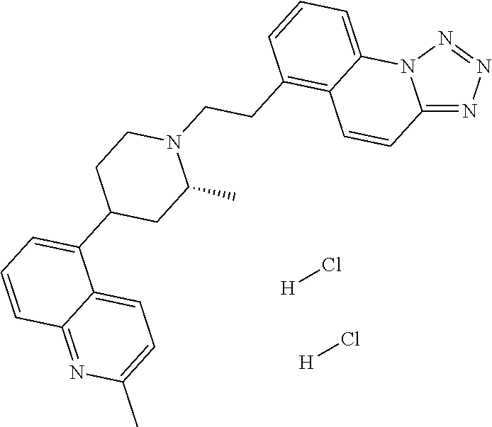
[H]Cl.[H]Cl.C12=NN=NN1C1=CC=CC(CCN3CCC(C4=CC=CC5=NC(C)=CC=C45)CC3C)=C1C=C2
